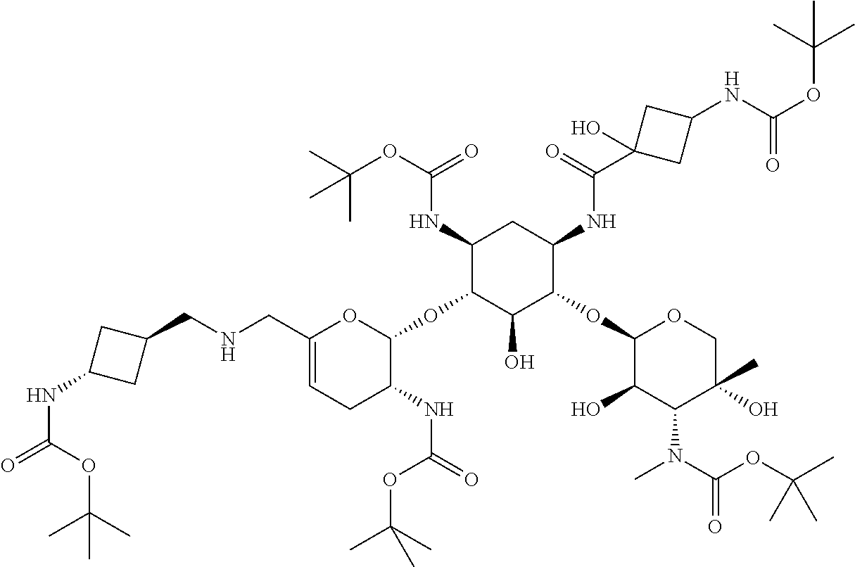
C1(CNCC2CC(NC(OC(C)(C)C)=O)C2)=CCC(NC(=O)OC(C)(C)C)C(OC2C(O)C(OC3C(O)C(N(C)C(OC(C)(C)C)=O)C(O)(C)CO3)C(NC(C3(O)CC(NC(=O)OC(C)(C)C)C3)=O)CC2NC(OC(C)(C)C)=O)O1
